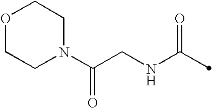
C(NC(=O)C)C(N1CCOCC1)=O
